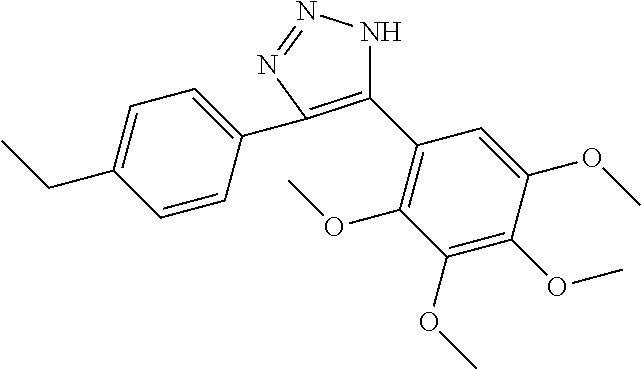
C1(C2=C(OC)C(OC)=C(OC)C(OC)=C2)=C(C2=CC=C(CC)C=C2)N=NN1
